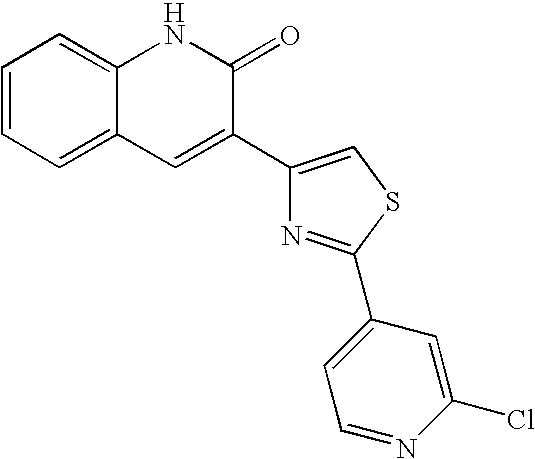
C1=CC=C2C(=C1)NC(=O)C(C1=CSC(C3=CC=NC(Cl)=C3)=N1)=C2
